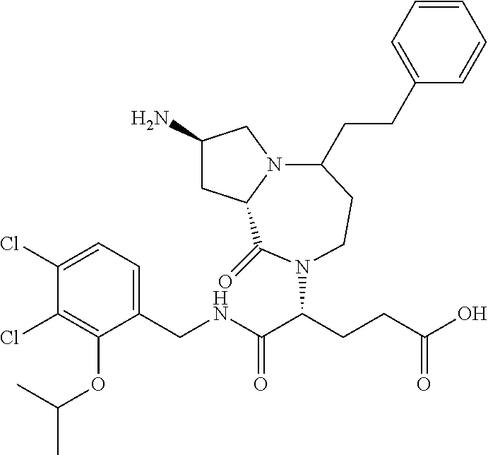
C1(N)CC2N(C1)C(CCC1=CC=CC=C1)CCN(C(CCC(O)=O)C(NCC1=CC=C(Cl)C(Cl)=C1OC(C)C)=O)C2=O
